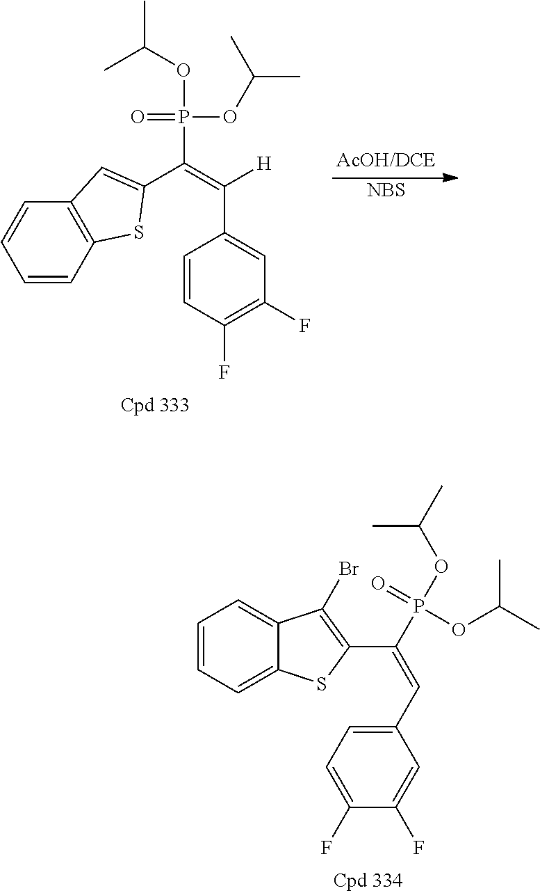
C1=CC=C2C(=C1)C(Br)=C(C(P(OC(C)C)(=O)OC(C)C)=CC1=CC=C(F)C(F)=C1)S2.CC(OP(OC(C)C)(=O)C(=C([H])C1=CC(F)=C(F)C=C1)C1=CC2=C(C=CC=C2)S1)C.[NBS]
